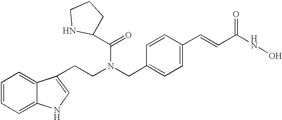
C(C1=CC=C(C=CC(NO)=O)C=C1)N(CCC1=CNC2=CC=CC=C21)C(=O)C1CCCN1
